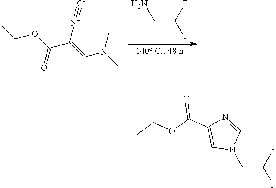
CCOC(C(=CN(C)C)[N+]#[C-])=O.NCC(F)F.N1(CC(F)F)C=NC(C(OCC)=O)=C1
